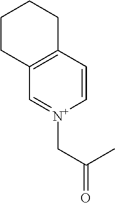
C12=C(C=[N+](CC(=O)C)C=C1)CCCC2
